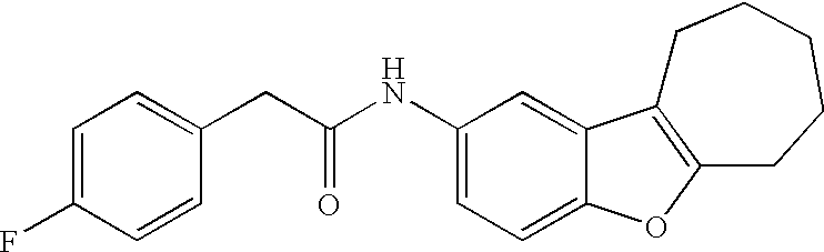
C1(NC(CC2=CC=C(F)C=C2)=O)=CC=C2C(=C1)C1=C(O2)CCCCC1
